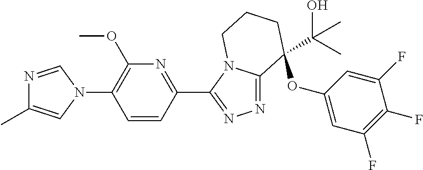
N1(C2=C(OC)N=C(C3=NN=C4N3CCCC4(OC3=CC(F)=C(F)C(F)=C3)C(C)(O)C)C=C2)C=NC(C)=C1
